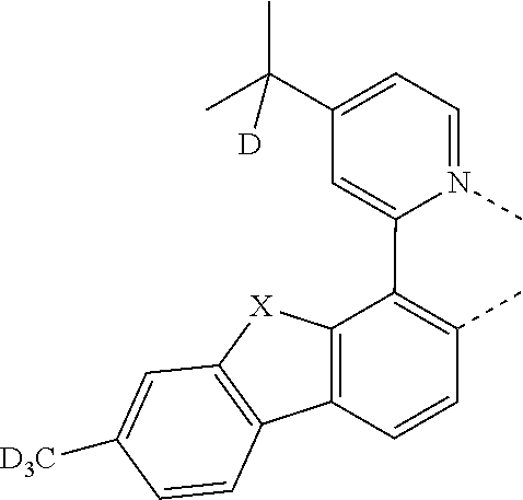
C1=N(C)C(C2=C(C)C=CC3=C2[X]C2=C3C=CC([D3C])=C2)=CC(C(C)([D])C)=C1
